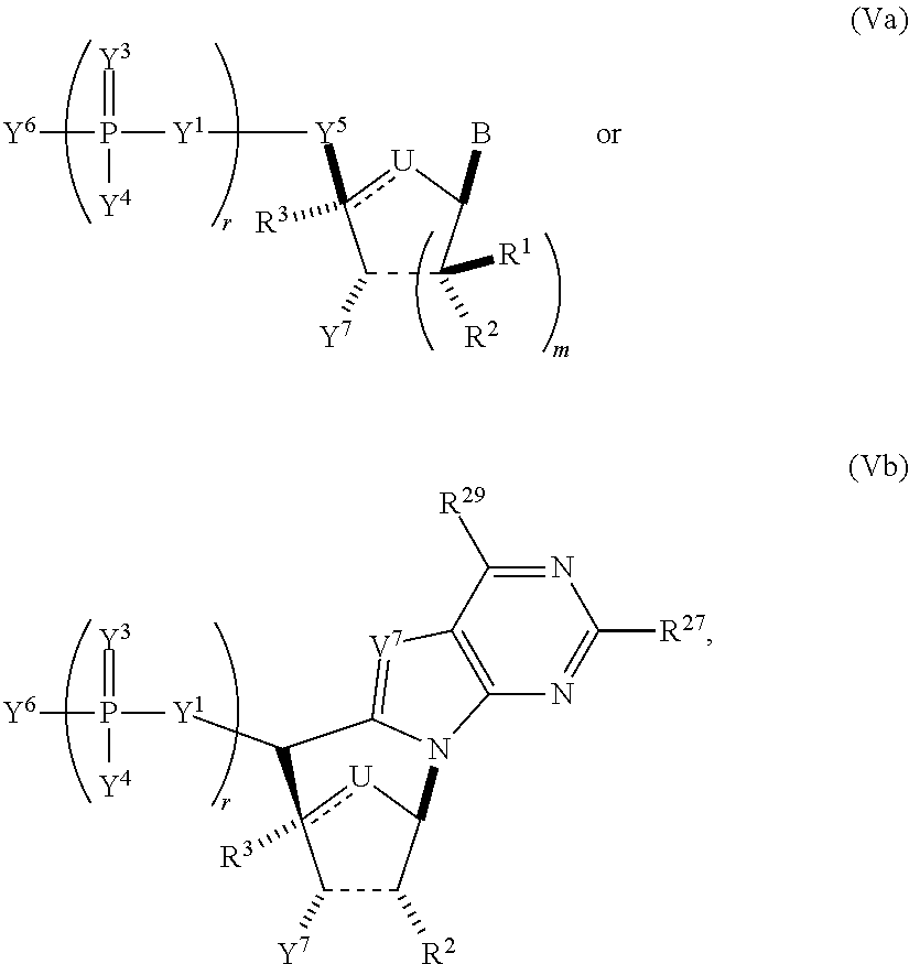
C1([Y7])C([R2])([R1])C(B)[U]c1([R3])[Y5][Y1]P(=[Y3])([Y4])[Y6].C1([Y7])C([R2])C2[U]c1([R3])C([Y1]P(=[Y3])([Y4])[Y6])C1=[V7]C3=C(N=C([R27])N=C3[R29])N21
